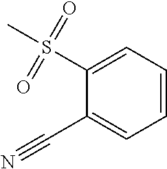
CS(C1=CC=CC=C1C#N)(=O)=O
